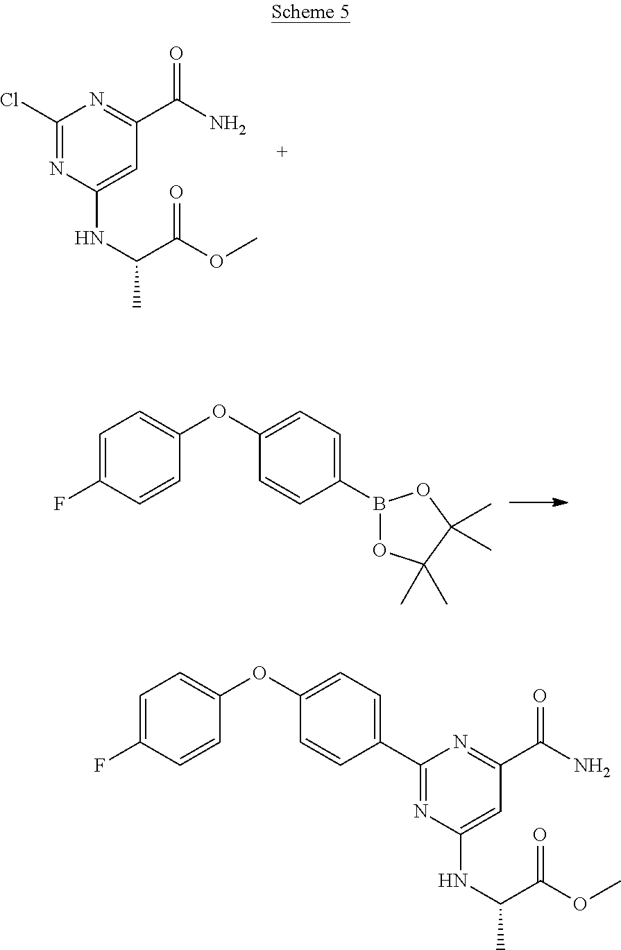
C1(Cl)=NC(NC(C(=O)OC)C)=CC(C(N)=O)=N1.C1(OC2=CC=C(B3OC(C)(C)C(C)(C)O3)C=C2)=CC=C(F)C=C1.C1(OC2=CC=C(C3=NC(NC(C)C(OC)=O)=CC(C(N)=O)=N3)C=C2)=CC=C(F)C=C1
